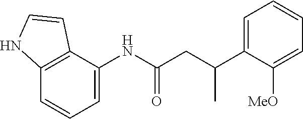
C1=C(NC(CC(C2=CC=CC=C2[MeO])C)=O)C2=C(C=C1)NC=C2
